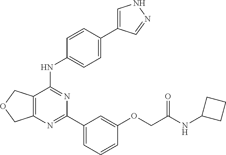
C12=C(C(NC3=CC=C(C4=CNN=C4)C=C3)=NC(C3=CC=CC(OCC(NC4CCC4)=O)=C3)=N1)COC2
